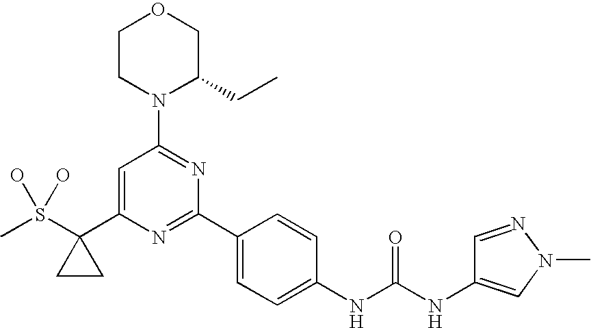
C1CN(C2=NC(C3=CC=C(NC(NC4=CN(C)N=C4)=O)C=C3)=NC(C3(S(C)(O)O)CC3)=C2)C(CC)CO1
